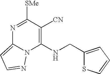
N1=C([SMe])C([CN])=C(NCC2=CC=CS2)N2C1=CC=N2
